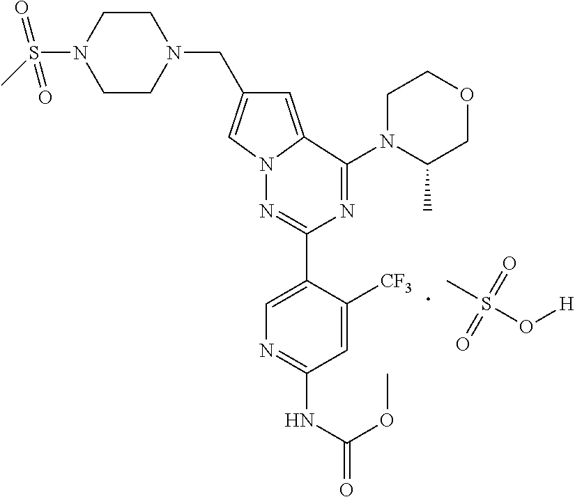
N1(CC2=CN3C(=C2)C(N2CCOCC2C)=NC(C2=CN=C(NC(=O)OC)C=C2[CF3])=N3)CCN(S(=O)(=O)C)CC1.CS(=O)(=O)O[H]
